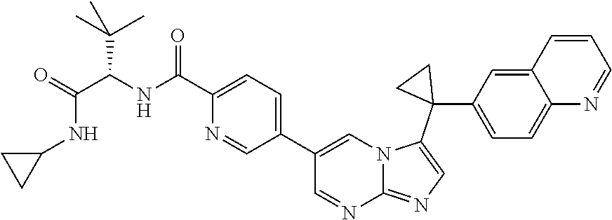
C1(C(=O)NC(C(NC2CC2)=O)C(C)(C)C)=CC=C(C2=CN3C(=NC=C3C3(C4=CC=C5C(=C4)C=CC=N5)CC3)N=C2)C=N1
